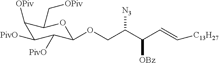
C1([OPiv])C([PivO])C([PivO])C(OCC(C(C=C[C13H27])[OBz])[N3])OC1C[OPiv]
